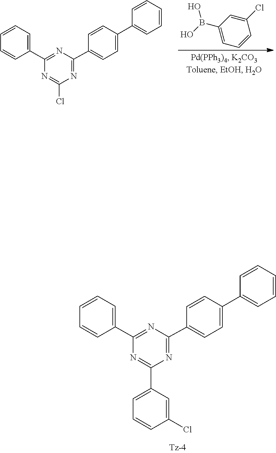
C1=C(Cl)C=CC=C1B(O)O.C1=CC(C2=NC(C3=CC=C(C4=CC=CC=C4)C=C3)=NC(Cl)=N2)=CC=C1.C1=CC(C2=NC(C3=CC=C(C4=CC=CC=C4)C=C3)=NC(C3=CC=CC(Cl)=C3)=N2)=CC=C1
